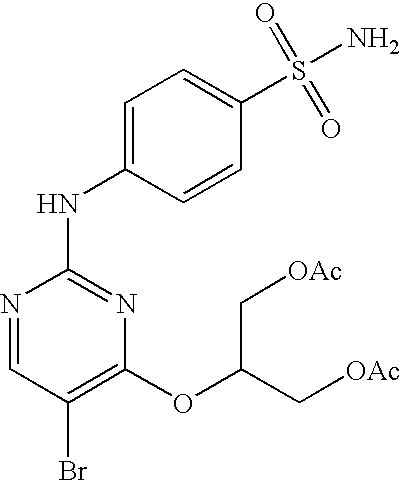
N1=CC(Br)=C(OC(C[OAc])C[OAc])N=C1NC1=CC=C(S(=O)(=O)N)C=C1
